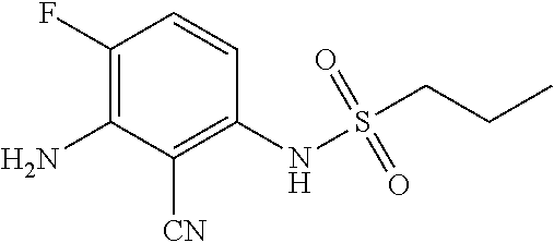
C1(NS(=O)(=O)CCC)=C([CN])C(N)=C(F)C=C1
